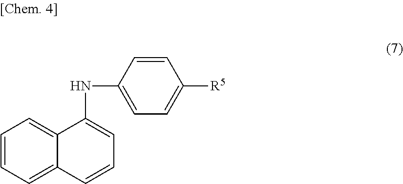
C1=CC=C2C(=C1)C(NC1=CC=C([R5])C=C1)=CC=C2
